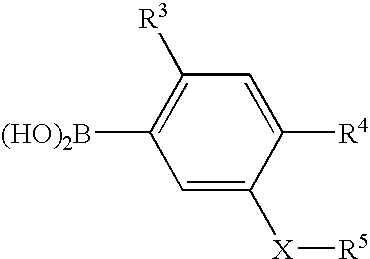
C1([R3])=C([(HO)2B])C=C([X][R5])C([R4])=C1
